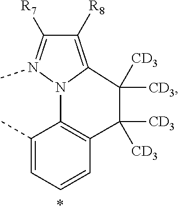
C1(C)=CC=CC2=C1N1C(=C([R8])C([R7])=N1C)C([CD3])([CD3])C2([CD3])[CD3]
